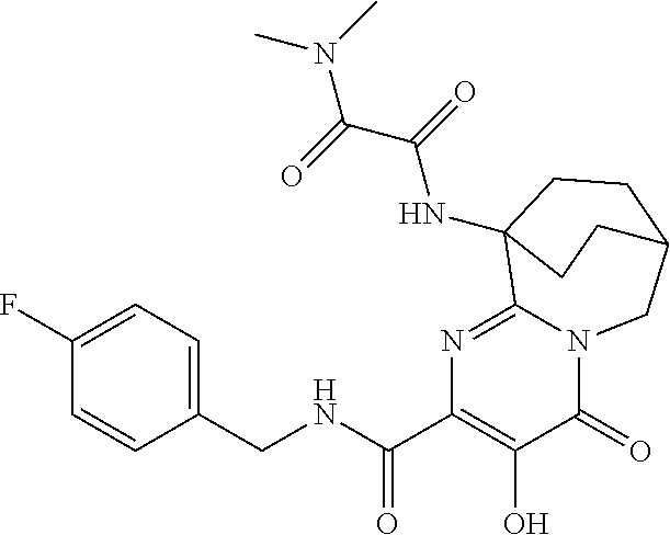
C1(CNC(C2=C(O)C(=O)N3C(=N2)C2(NC(=O)C(=O)N(C)C)CCC(C3)CC2)=O)=CC=C(F)C=C1
